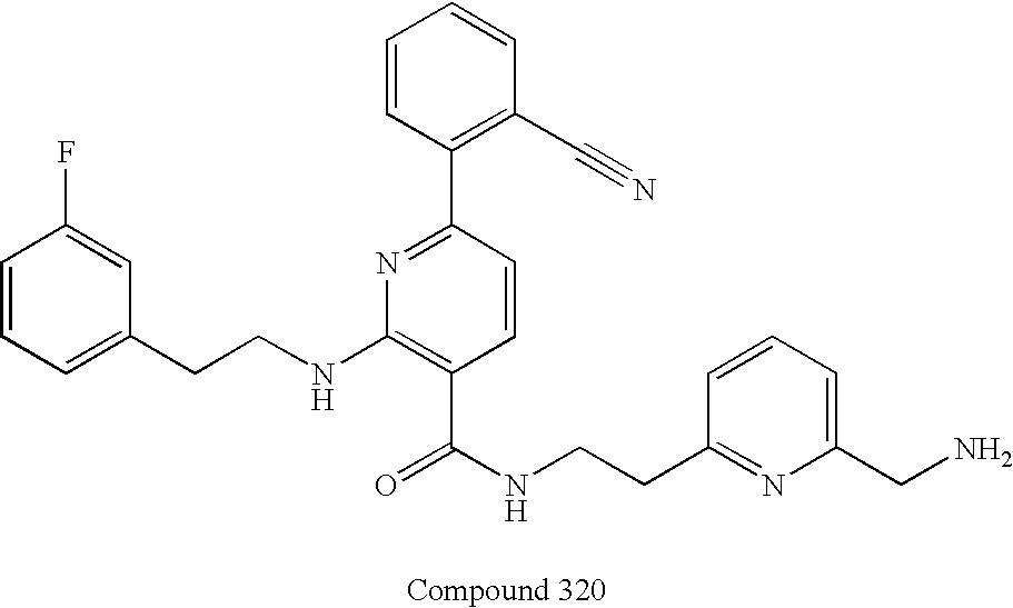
C1=CC=C(CCNC2=C(C(NCCC3=NC(CN)=CC=C3)=O)C=CC(C3=C(C#N)C=CC=C3)=N2)C=C1F
